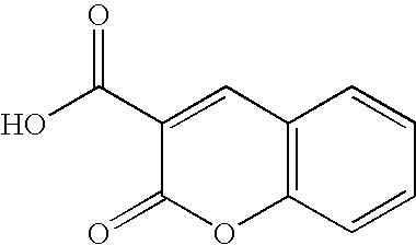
C12=C(C=CC=C1)OC(=O)C(C(O)=O)=C2
